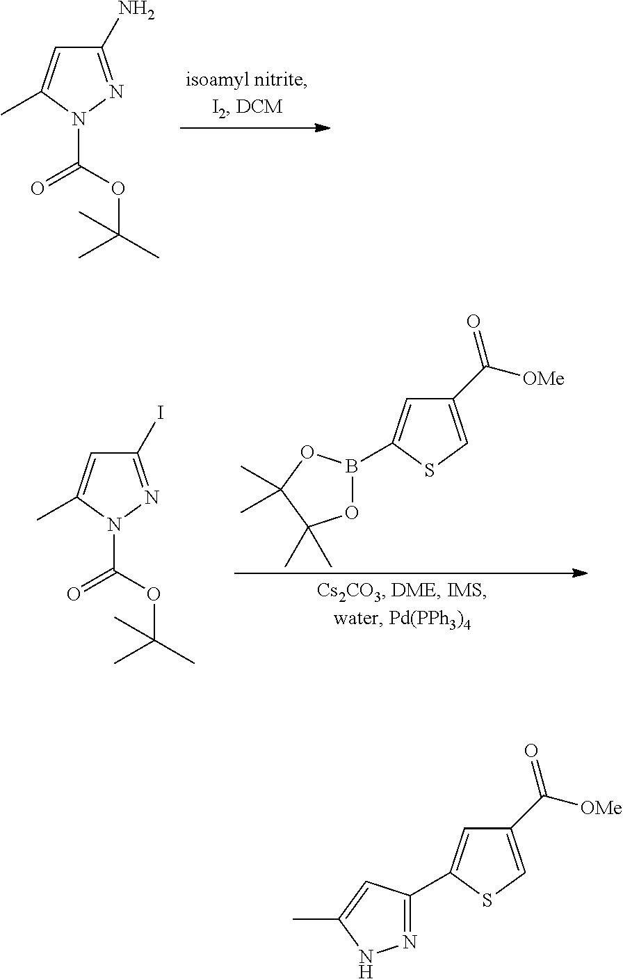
C1(N)=NN(C(=O)OC(C)(C)C)C(C)=C1.C1(C([OMe])=O)=CSC(B2OC(C)(C)C(C)(C)O2)=C1.C1(I)=NN(C(=O)OC(C)(C)C)C(C)=C1.C1(C([OMe])=O)=CSC(C2=NNC(C)=C2)=C1
